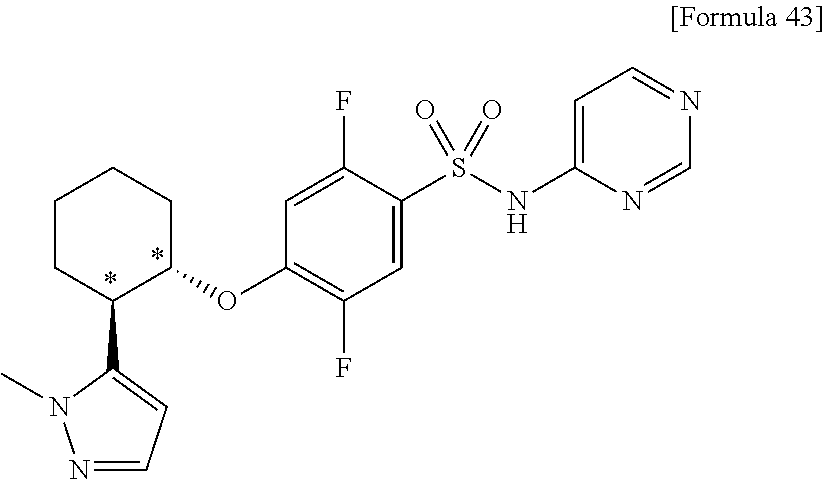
C1=C(F)C(S(NC2=CC=NC=N2)(=O)=O)=CC(F)=C1OC1CCCCC1C1=CC=NN1C
